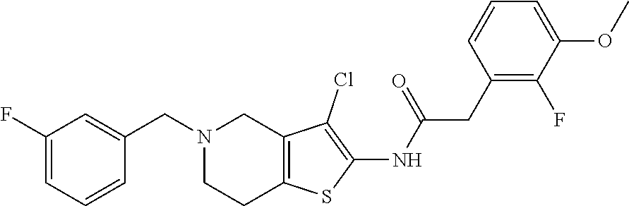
C1(F)=CC=CC(CN2CC3=C(CC2)SC(NC(CC2=C(F)C(OC)=CC=C2)=O)=C3Cl)=C1
